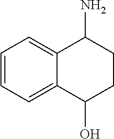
C1=CC=C2C(=C1)C(N)CCC2O
